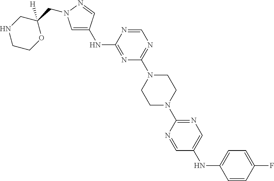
N(C1=NC(N2CCN(C3=NC=C(NC4=CC=C(F)C=C4)C=N3)CC2)=NC=N1)C1=CN(CC2([H])CNCCO2)N=C1
